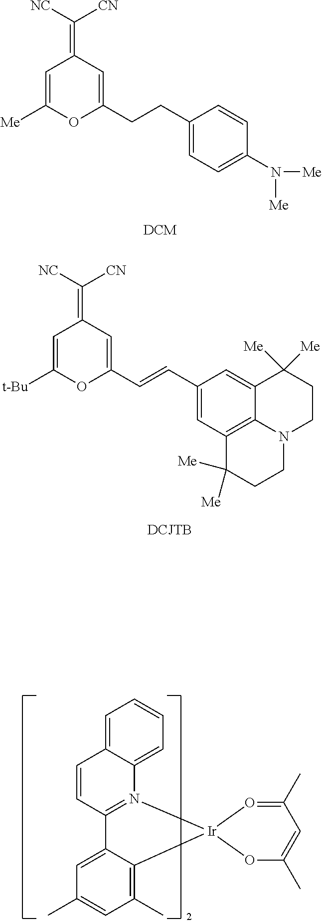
C1=CC2=N(C3=CC=CC=C13)[Ir]1(C3=C(C)C=C(C)C=C23)O=C(C)C=C(C)O1.C1=C([Me])OC(CCC2=CC=C(N([Me])[Me])C=C2)=CC1=C([NC])[CN].C1=C([t-Bu])OC(C=CC2=CC3=C4C(=C2)C([Me])([Me])CCN4CCC3([Me])[Me])=CC1=C([NC])[CN]
